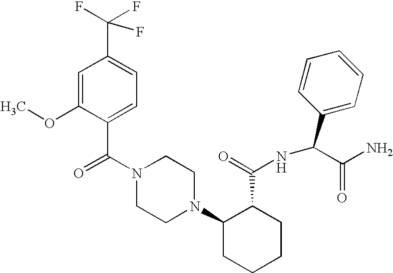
C(N1CCN(C2CCCCC2C(=O)NC(C2=CC=CC=C2)C(N)=O)CC1)(=O)C1=CC=C(C(F)(F)F)C=C1OC
